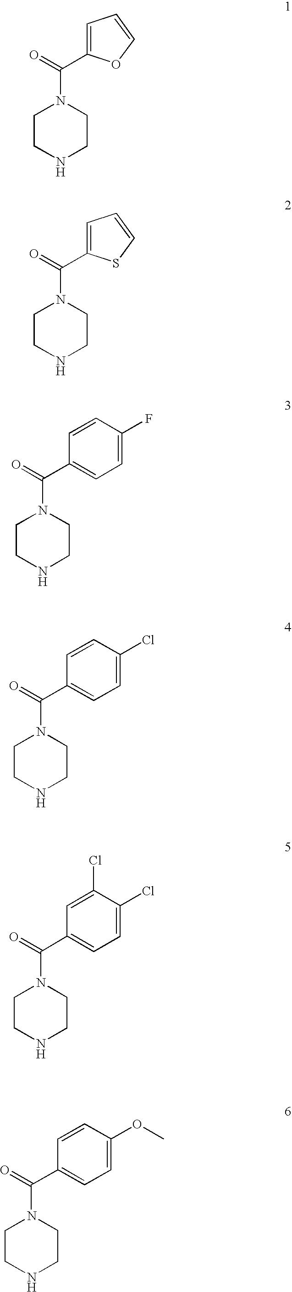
C1CNCCN1C(=O)C1=CC=CO1.C1CNCCN1C(=O)C1=CC=CS1.C1CNCCN1C(=O)C1=CC=C(F)C=C1.C1CNCCN1C(=O)C1=CC=C(Cl)C=C1.C1CNCCN1C(=O)C1=CC=C(Cl)C(Cl)=C1.C1CNCCN1C(=O)C1=CC=C(OC)C=C1
